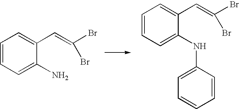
C1=CC=C(N)C(C=C(Br)Br)=C1.C1=CC=C(NC2=CC=CC=C2)C(C=C(Br)Br)=C1
